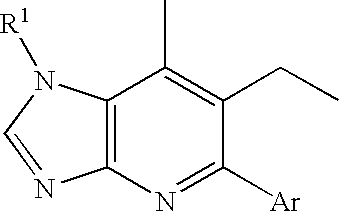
C12=C(N=C([Ar])C(CC)=C1C)N=CN2[R1]
